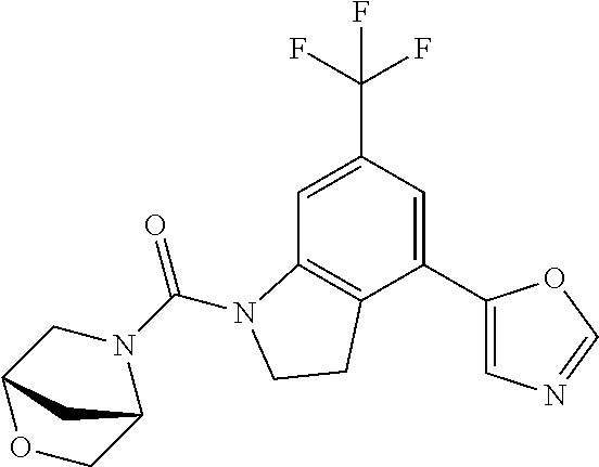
C1=C(C(F)(F)F)C=C(C2=CN=CO2)C2=C1N(C(N1CC3OCC1C3)=O)CC2
